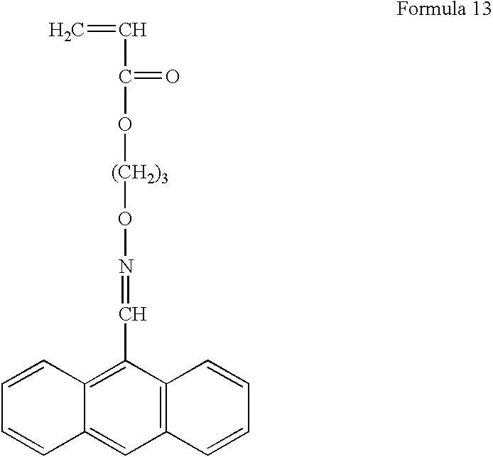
C(=C)C(=O)O[(CH2)3]ON=CC1=C2C(=CC3=C1C=CC=C3)C=CC=C2
